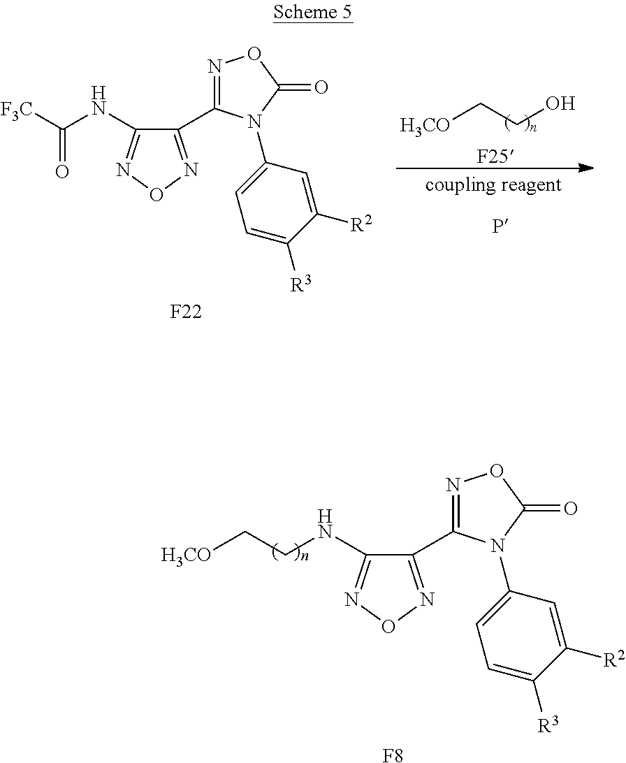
[F8].C1(NCC[H3CO])=NON=C1C1=NOC(=O)N1C1=CC=C([R3])C([R2])=C1.[H3CO]CCO.[F25].[F22].C1(NC([F3C])=O)=NON=C1C1=NOC(=O)N1C1=CC=C([R3])C([R2])=C1
